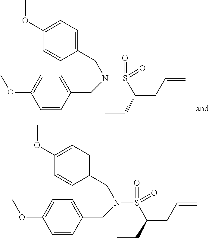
N(S(=O)(C(CC)CC=C)=O)(CC1=CC=C(OC)C=C1)CC1=CC=C(OC)C=C1.N(S(=O)(C(CC)CC=C)=O)(CC1=CC=C(OC)C=C1)CC1=CC=C(OC)C=C1
